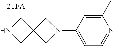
C1(C)=CC(N2CC3(C2)CNC3)=CC=N1
